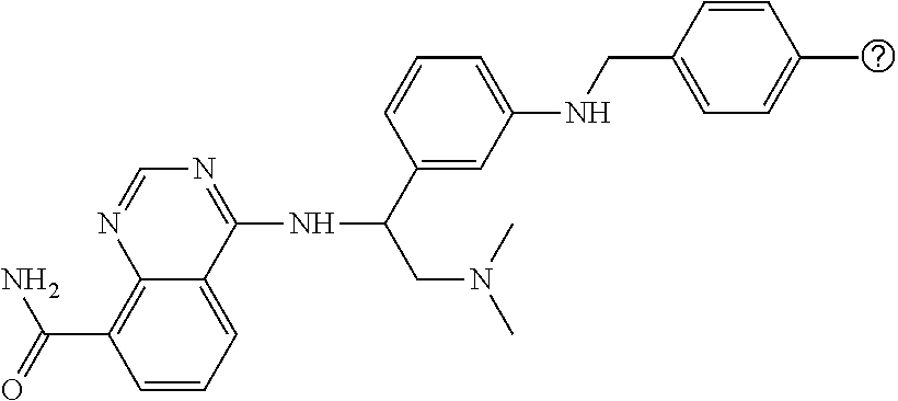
C12=C(C(N)=O)C=CC=C1C(NC(CN(C)C)C1=CC(NCC3=CC=C(C)C=C3)=CC=C1)=NC=N2
